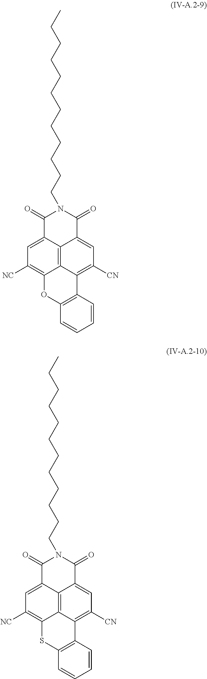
N1(CCCCCCCCCCCC)C(=O)C2=CC([NC])=C3C4=C2C(=CC([CN])=C4C2=C(O3)C=CC=C2)C1=O.N1(CCCCCCCCCCCC)C(=O)C2=CC([NC])=C3C4=C2C(=CC([CN])=C4C2=C(S3)C=CC=C2)C1=O
